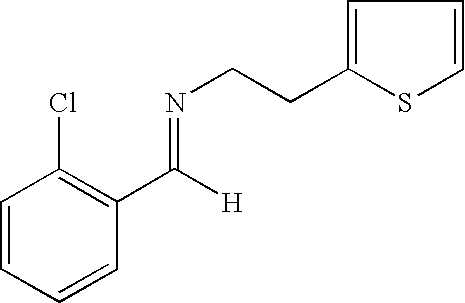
C1=CC=CC(C([H])=NCCC2=CC=CS2)=C1Cl
